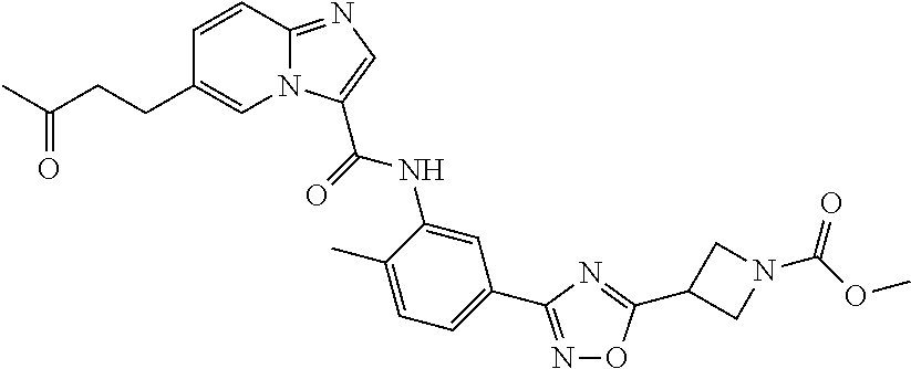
C1=CC2=NC=C(C(=O)NC3=CC(C4=NOC(C5CN(C(OC)=O)C5)=N4)=CC=C3C)N2C=C1CCC(C)=O
